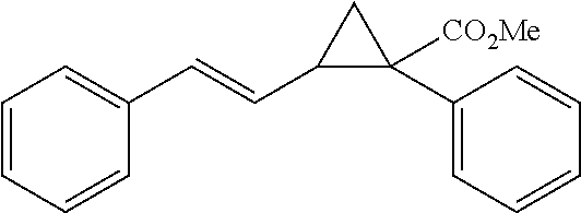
C1=CC=CC(C=CC2C(C3=CC=CC=C3)([CO2Me])C2)=C1
